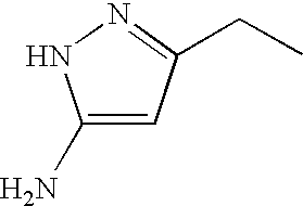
C1(N)=CC(CC)=NN1
